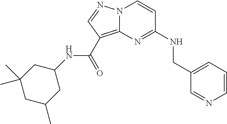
C1=CN=CC(CNC2=NC3=C(C(NC4CC(C)(C)CC(C)C4)=O)C=NN3C=C2)=C1
